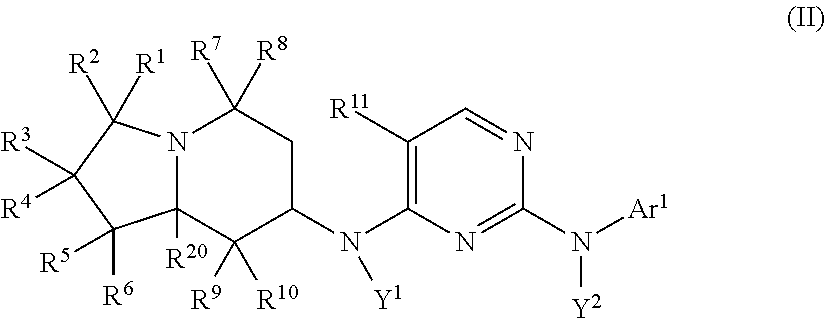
N12C([R20])(C([R9])([R10])C(N(C3=C([R11])C=NC(N([Ar1])[Y2])=N3)[Y1])CC1([R8])[R7])C([R6])([R5])C([R3])([R4])C2([R1])[R2]
